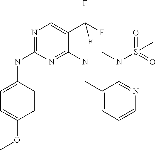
C1=C(NC2=NC=C(C(F)(F)F)C(NCC3=CC=CN=C3N(C)S(C)(=O)=O)=N2)C=CC(OC)=C1
